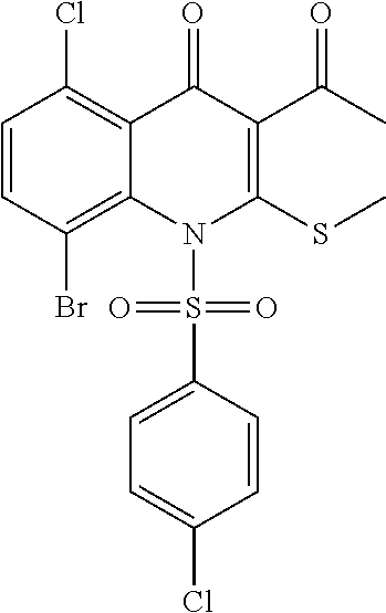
C1=CC(Br)=C2C(=C1Cl)C(=O)C(C(C)=O)=C(SC)N2S(C1=CC=C(Cl)C=C1)(=O)=O
